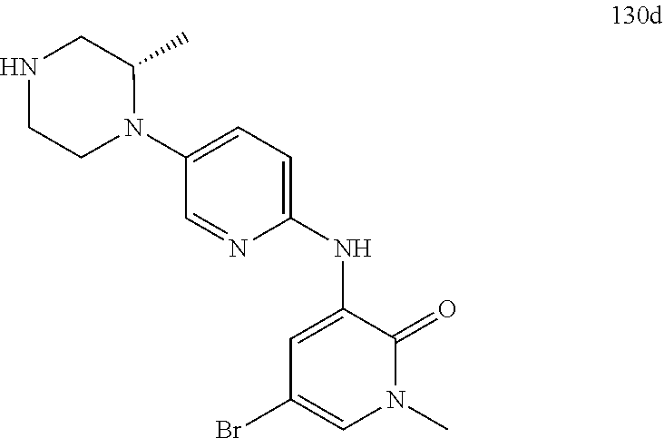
C1=C(NC2=CC=C(N3C(C)CNCC3)C=N2)C(=O)N(C)C=C1Br
